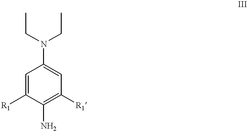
C1([R1])=C(N)C([R1])=CC(N(CC)CC)=C1
